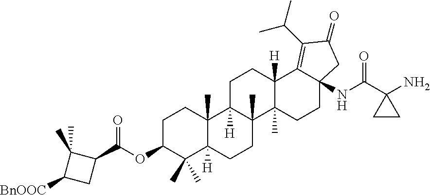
C1C(OC(=O)C2C(C)(C)C([BnOOC])C2)C(C)(C)C2([H])C(C)(C1)C1([H])C(C)(CC2)C2(C)C([H])(CC1)C1=C(C(C)C)C(=O)CC1(NC(C1(N)CC1)=O)CC2
